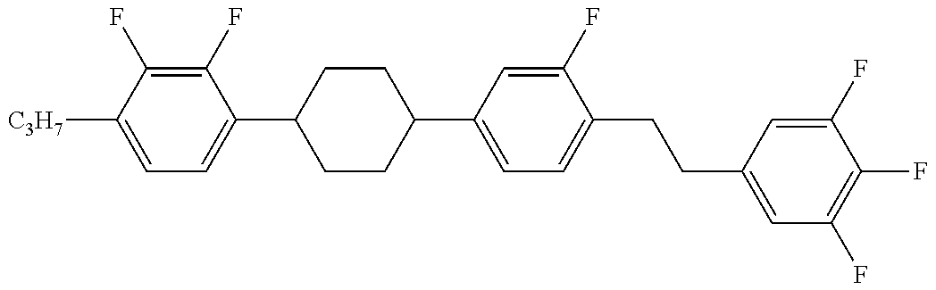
C1=C([C3H7])C(F)=C(F)C(C2CCC(C3=CC=C(CCC4=CC(F)=C(F)C(F)=C4)C(F)=C3)CC2)=C1
